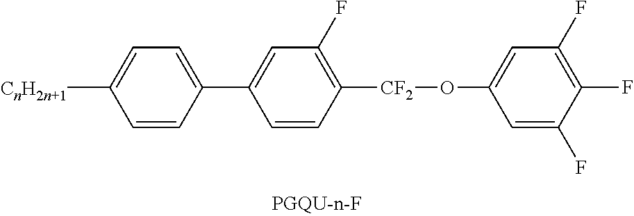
C1(F)=C([CF2]OC2=CC(F)=C(F)C(F)=C2)C=CC(C2=CC=C([CnH2n+1])C=C2)=C1
